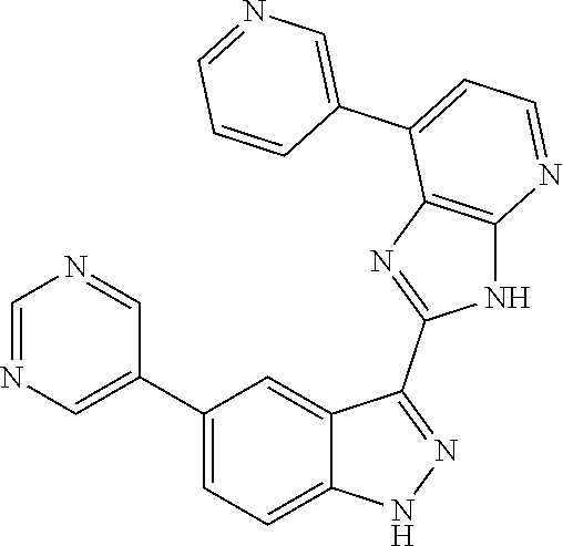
C1=NC=C(C2=CC=C3C(=C2)C(C2=NC4=C(N2)N=CC=C4C2=CN=CC=C2)=NN3)C=N1
